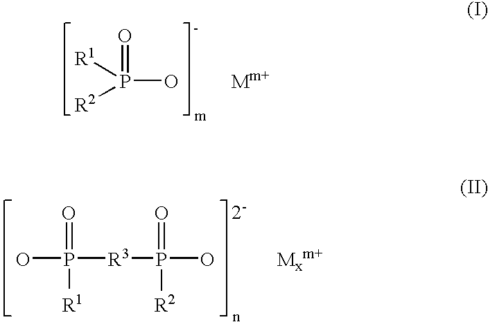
O=P(O)([R1])[R2].[Mm+].P([R3]P(O)(=O)[R2])(O)(=O)[R1].[Mxm+]
